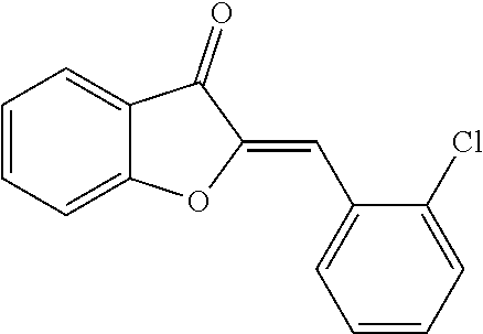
C1=CC=C2C(=C1)C(=O)C(=CC1=CC=CC=C1Cl)O2
